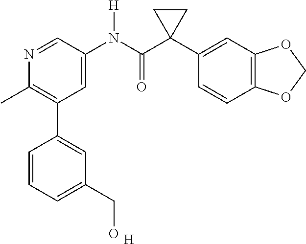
N1=CC(N(C(C2(C3=CC4=C(C=C3)OCO4)CC2)=O)[H])=CC(C2=CC(CO)=CC=C2)=C1C.[H]
